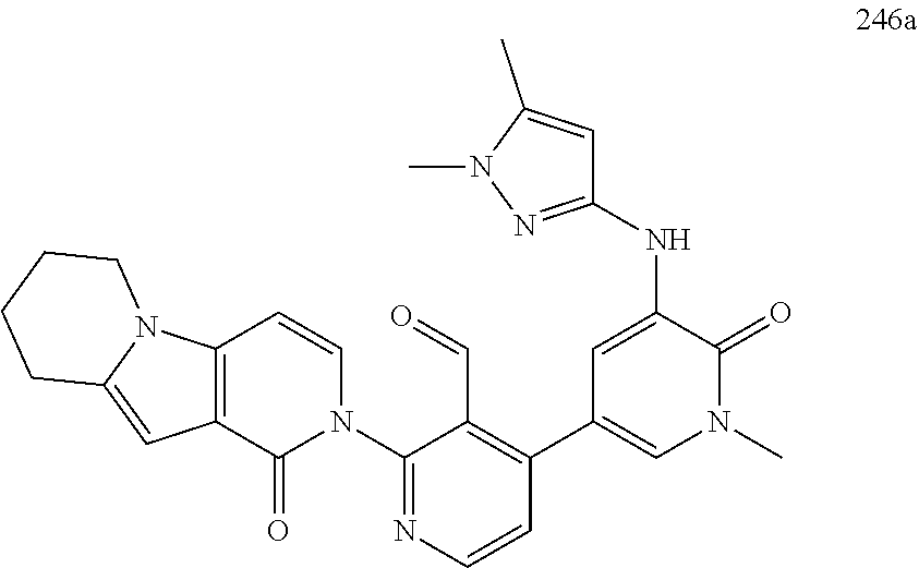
N(C1=CC(C2=C(C=O)C(N3C=CC4=C(C3=O)C=C3N4CCCC3)=NC=C2)=CN(C)C1=O)C1=NN(C)C(C)=C1
